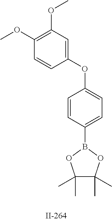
COC1=C(OC)C=C(OC2=CC=C(B3OC(C)(C)C(C)(C)O3)C=C2)C=C1
